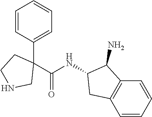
C1(C2=CC=CC=C2)(C(NC2C(N)C3=C(C=CC=C3)C2)=O)CCNC1
